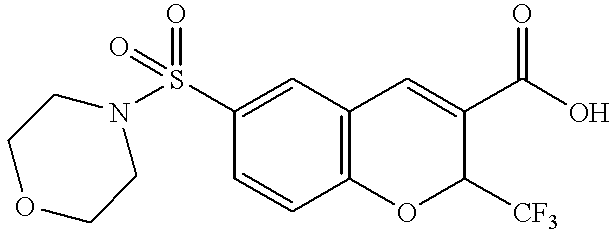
C1=CC2=C(C=C1S(N1CCOCC1)(=O)=O)C=C(C(O)=O)C([CF3])O2
